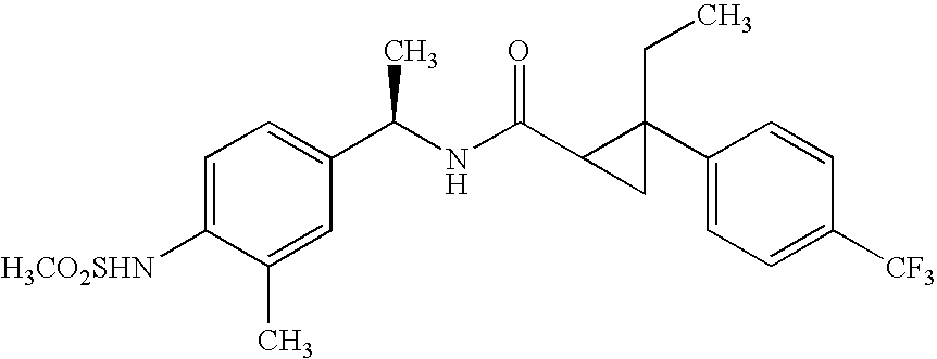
C1=C([H3CO2SHN])C(C)=CC(C(C)NC(C2CC2(CC)C2=CC=C([CF3])C=C2)=O)=C1
